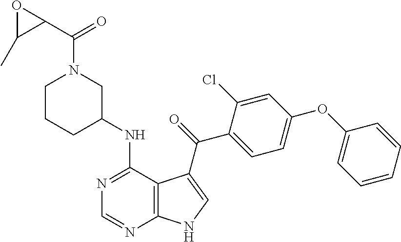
N1=C(NC2CN(C(C3OC3C)=O)CCC2)C2=C(N=C1)NC=C2C(=O)C1=CC=C(OC2=CC=CC=C2)C=C1Cl
